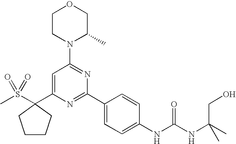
C1=C(C2(S(C)(=O)=O)CCCC2)N=C(C2=CC=C(NC(NC(CO)(C)C)=O)C=C2)N=C1N1C(C)COCC1
